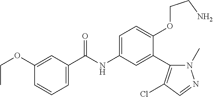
C1=C(C(=O)NC2=CC=C(OCCN)C(C3=C(Cl)C=NN3C)=C2)C=C(OCC)C=C1
